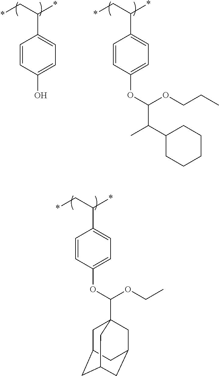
*CC(*)C1=CC=C(O)C=C1.*CC(*)C1=CC=C(OC(OCCC)C(C2CCCCC2)C)C=C1.*CC(*)C1=CC=C(OC(OCC)C23CC4CC(CC(C2)C4)C3)C=C1
